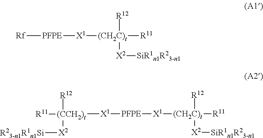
[Rf][PFPE][X1][(CH2C)t]([R12])([R11])[X2][SiR1n1R23-n1].[X1]([PFPE][X1][(CH2C)t]([R12])([R11])[X2][SiR1n1R23-n1])[(CCH2)t]([R11])([R12])[X2][R23-n1R1n1Si]
